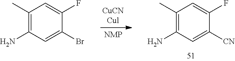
C1(C)=C(N)C=C([CN])C(F)=C1.C1(C)=C(N)C=C(Br)C(F)=C1
